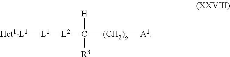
[Het1-L1][L1][L2]C([(CH2)o][A1])([H])[R3]
